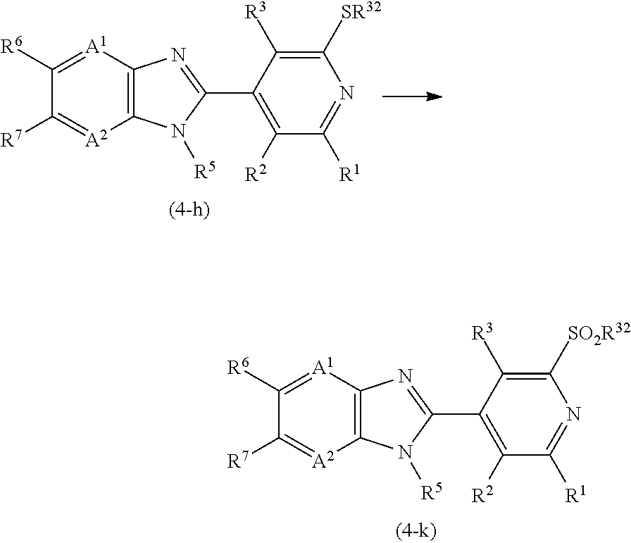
C1([R6])=[A1]C2=C([A2]=C1[R7])N([R5])C(C1=C([R2])C([R1])=NC([SO2R32])=C1[R3])=N2.C1([R6])=[A1]C2=C([A2]=C1[R7])N([R5])C(C1=C([R2])C([R1])=NC([SR32])=C1[R3])=N2
